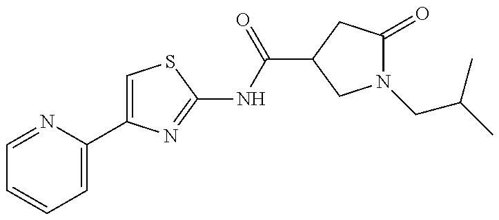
C1=NC(C2=CSC(NC(=O)C3CC(=O)N(CC(C)C)C3)=N2)=CC=C1
